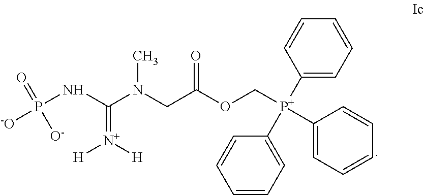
C1=CC=C([P+](C2=CC=CC=C2)(COC(CN(C(NP([-O])(=O)[O-])=[N+]([H])[H])C)=O)C2=CC=CC=C2)C=C1
